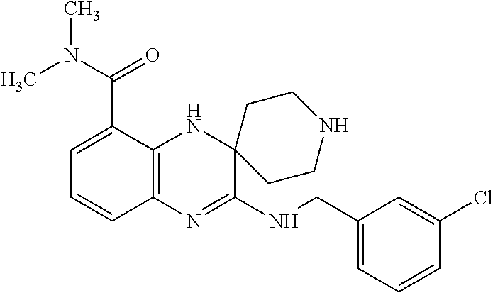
C12=C(N=C(NCC3=CC=CC(Cl)=C3)C3(N1)CCNCC3)C=CC=C2C(N(C)C)=O
